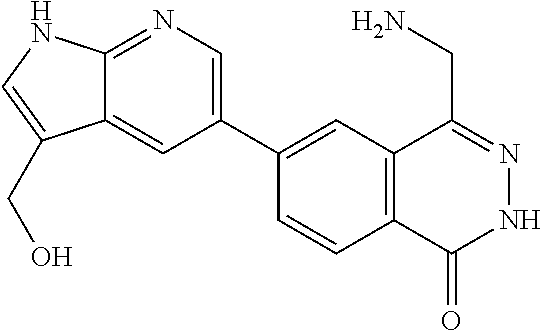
C1(C2=CN=C3C(=C2)C(CO)=CN3)=CC2=C(C=C1)C(=O)NN=C2CN
